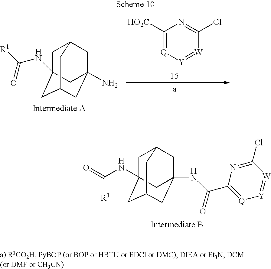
C1([HO2C])=[Q][Y]=[W]C(Cl)=N1.C1C2(NC(=O)[R1])CC3CC(N)(CC1C3)C2.C1C2(NC([R1])=O)CC3CC(NC(C4=[Q][Y]=[W]C(Cl)=N4)=O)(CC1C3)C2
